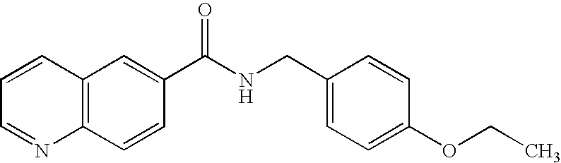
C1=CC=NC2=C1C=C(C(NCC1=CC=C(OCC)C=C1)=O)C=C2
